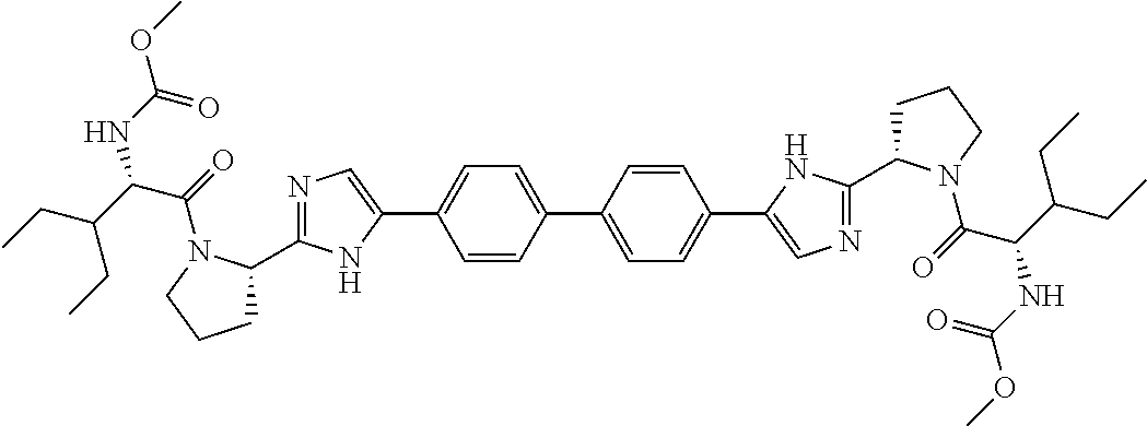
C1=C(C2=CN=C(C3CCCN3C(=O)C(C(CC)CC)NC(OC)=O)N2)C=CC(C2=CC=C(C3=CN=C(C4CCCN4C(=O)C(C(CC)CC)NC(OC)=O)N3)C=C2)=C1
